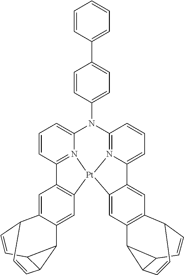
C12=CC3=C(C=C1C1C=CC4C2C4C=C1)C1=N2C(=CC=C1)N(C1=CC=C(C4=CC=CC=C4)C=C1)C1=N4C(=CC=C1)C1=CC5=C(C6C7C=CC5C=CC67)C=C1[Pt]324
